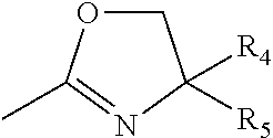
C1OC(C)=NC1([R5])[R4]
